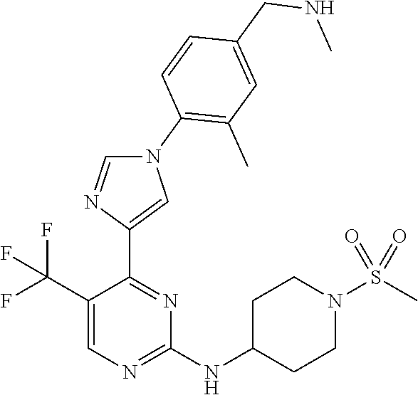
C1(C(F)(F)F)=CN=C(NC2CCN(S(C)(=O)=O)CC2)N=C1C1=CN(C2=C(C)C=C(CNC)C=C2)C=N1
